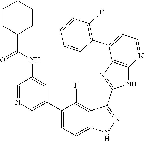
C1=NC=C(C2=CC=C3C(=C2F)C(C2=NC4=C(N2)N=CC=C4C2=C(F)C=CC=C2)=NN3)C=C1NC(=O)C1CCCCC1
